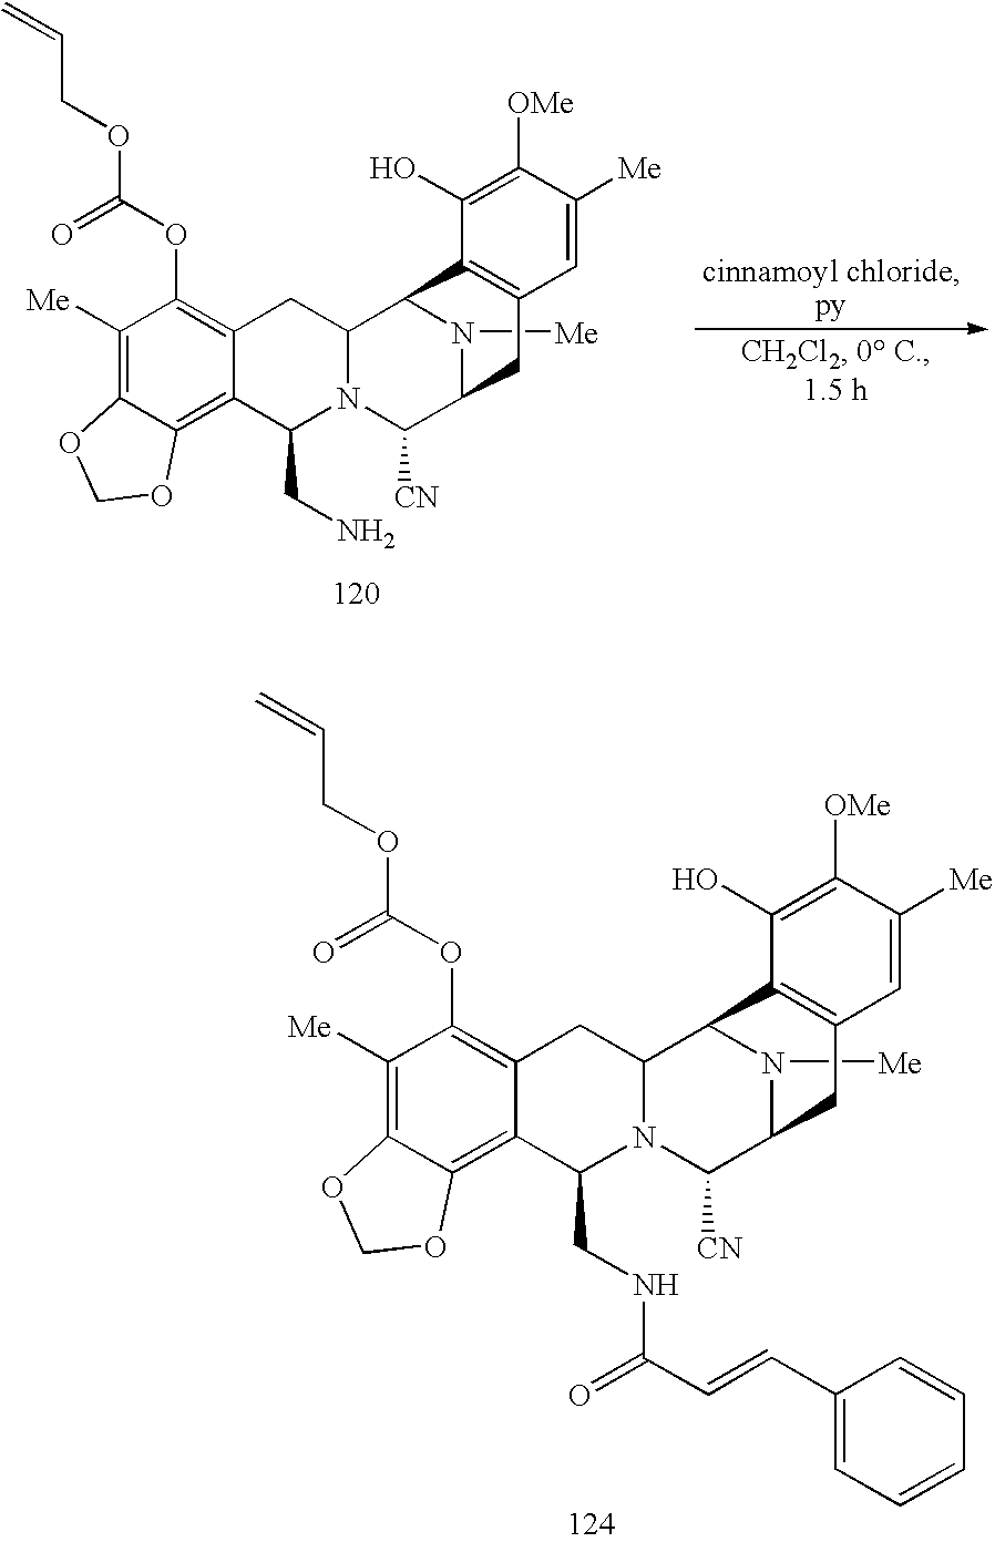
C1([Me])=C2C(=C3C(=C1OC(=O)OCC=C)CC1N(C3CN)C([CN])C3N([Me])C1C1=C(C3)C=C([Me])C([OMe])=C1O)OCO2.C1([Me])=C2C(=C3C(=C1OC(=O)OCC=C)CC1N(C3CNC(=O)C=CC3=CC=CC=C3)C([CN])C3N([Me])C1C1=C(C3)C=C([Me])C([OMe])=C1O)OCO2
